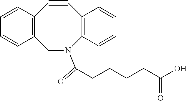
C1#CC2=C(N(C(CCCCC(O)=O)=O)CC3=C1C=CC=C3)C=CC=C2
